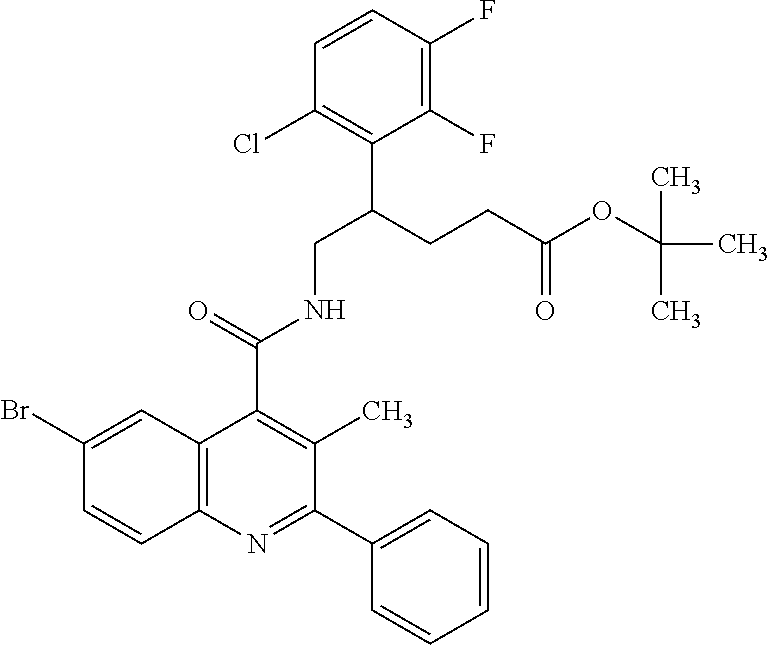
C1=CC(F)=C(F)C(C(CCC(OC(C)(C)C)=O)CNC(C2=C(C)C(C3=CC=CC=C3)=NC3=C2C=C(Br)C=C3)=O)=C1Cl
